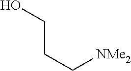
OCCC[NMe2]
